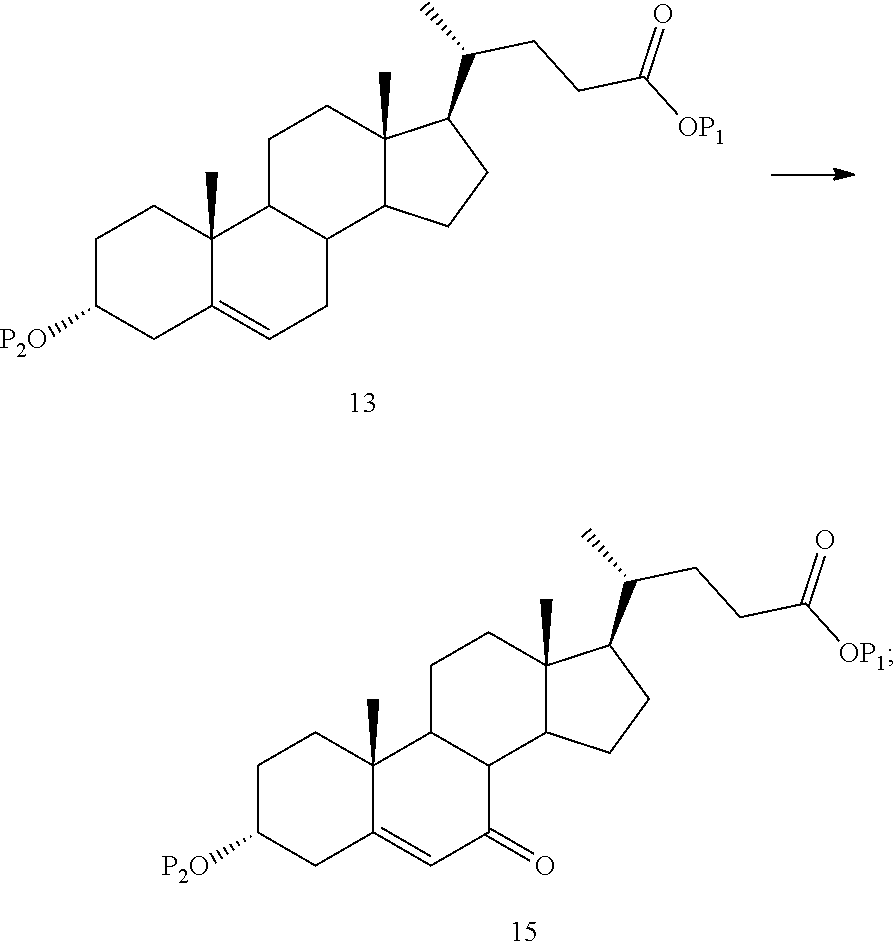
C1C([P2O])CC2=CC(=O)C3C(C2(C)C1)CCC1(C)C3CCC1C(CCC([OP1])=O)C.C1C([P2O])CC2=CCC3C(C2(C)C1)CCC1(C)C3CCC1C(CCC([OP1])=O)C
